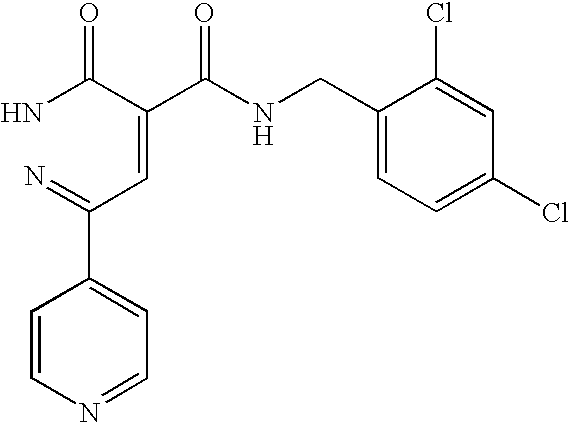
C1=CN=CC=C1C(=N)C=C(C(NCC1=CC=C(Cl)C=C1Cl)=O)C(N)=O
